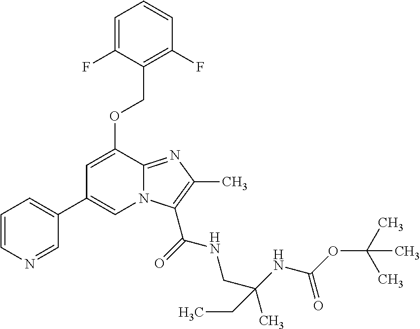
C1=C(F)C(COC2=CC(C3=CC=CN=C3)=CN3C2=NC(C)=C3C(=O)NCC(C)(NC(OC(C)(C)C)=O)CC)=C(F)C=C1
